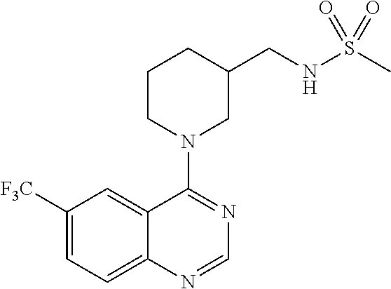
C1([F3C])=CC=C2C(=C1)C(N1CC(CNS(C)(=O)=O)CCC1)=NC=N2
